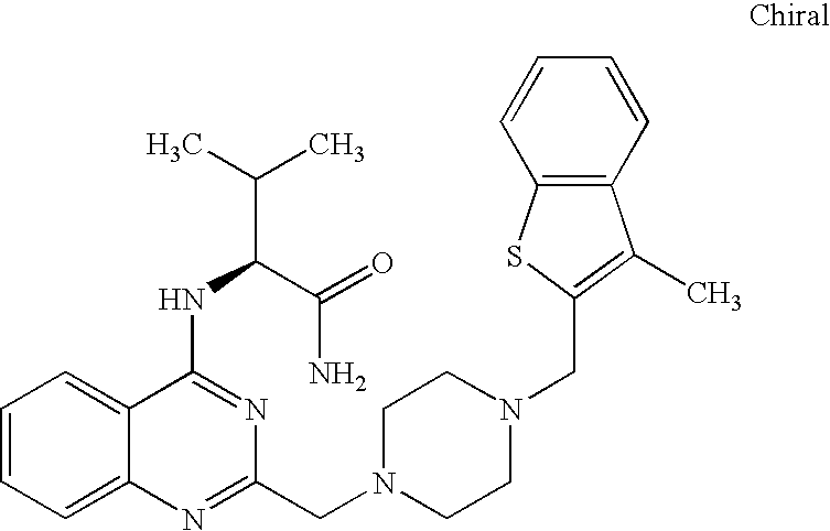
C1=CC=C2C(=C1)C(NC(C(C)C)C(=O)N)=NC(CN1CCN(CC3=C(C)C4=C(S3)C=CC=C4)CC1)=N2
